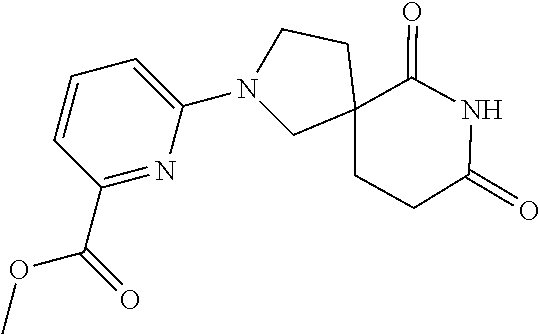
N1(C2=CC=CC(C(=O)OC)=N2)CC2(CCC(=O)NC2=O)CC1
